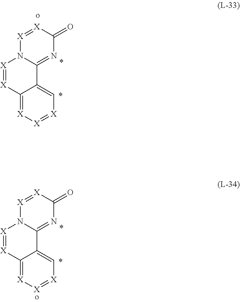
[X]1=[X]C(=O)N=C2N1[X]=[X]C1=[X][X]=[X]C=C21.[X]1=[X]C(=O)N=C2N1[X]=[X]C1=[X][X]=[X]C=C21
